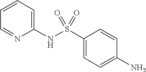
C1=CC=NC(NS(C2=CC=C(N)C=C2)(=O)=O)=C1
